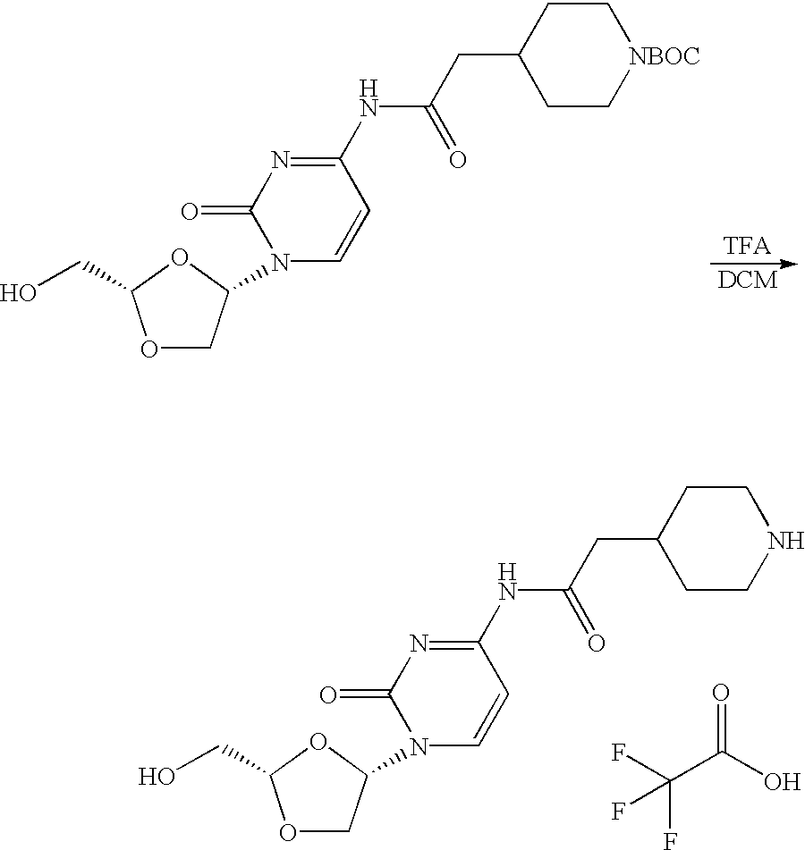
O1CC(N2C=CC(NC(=O)CC3CC[NBOC]CC3)=NC2=O)OC1CO.O1CC(N2C=CC(NC(=O)CC3CCNCC3)=NC2=O)OC1CO.FC(F)(C(O)=O)F
